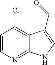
C1=CN=C2C(=C1Cl)C(C=O)=CN2
